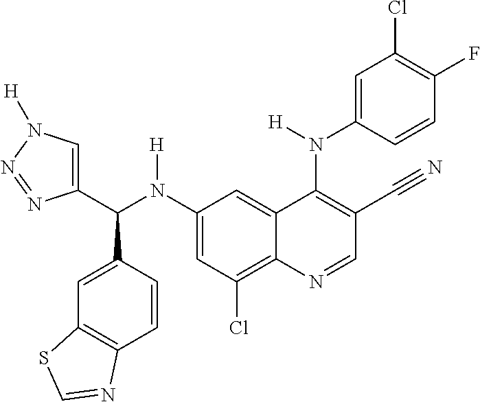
C1(N(C(C2=CN([H])N=N2)C2=CC3=C(C=C2)N=CS3)[H])=CC(Cl)=C2C(=C1)C(N(C1=CC(Cl)=C(F)C=C1)[H])=C(C#N)C=N2
